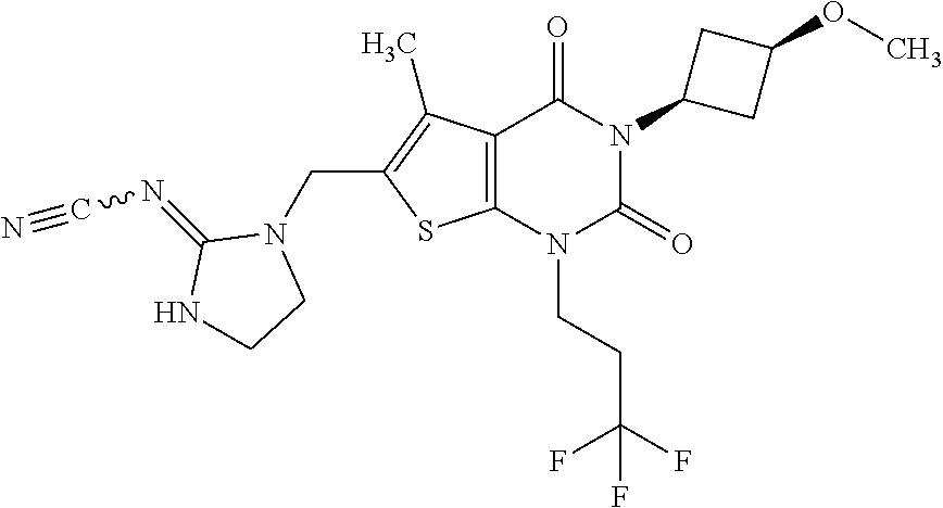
C12=C(N(CCC(F)(F)F)C(=O)N(C3CC(OC)C3)C1=O)SC(CN1C(=NC#N)NCC1)=C2C
